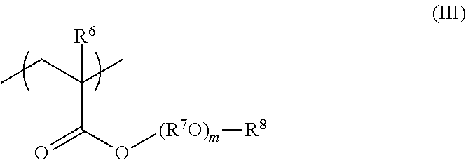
C(C(O[(R7O)m][R8])=O)(CC)(C)[R6]
